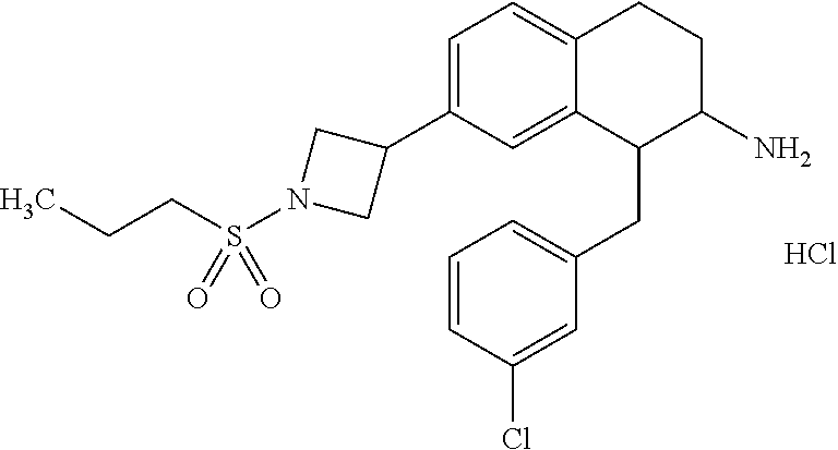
C1=C(C2CN(S(=O)(CCC)=O)C2)C=C2C(=C1)CCC(N)C2CC1=CC=CC(Cl)=C1.Cl
